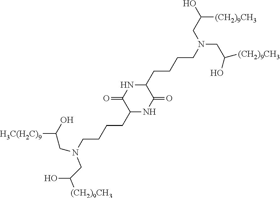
C1(CCCCN(CC([(CH2)9CH3])O)CC([(CH2)9CH3])O)NC(=O)C(CCCCN(CC([H3C(H2C)9])O)CC(O)[(CH2)9CH3])NC1=O
